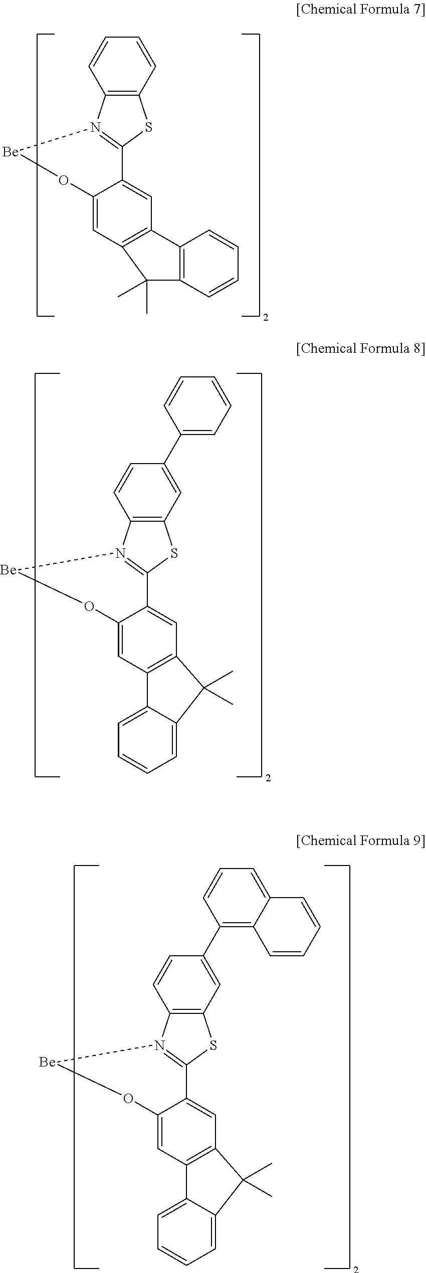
C12=C(C=C(C3=CC=CC=C3)C=C1)SC1=N2[Be]OC2=CC3=C(C=C12)C(C)(C)C1=CC=CC=C31.C12=C(C=C(C3=C4C(=CC=C3)C=CC=C4)C=C1)SC1=N2[Be]OC2=CC3=C(C=C12)C(C)(C)C1=CC=CC=C31.C12=C(C=CC=C1)SC1=N2[Be]OC2=CC3=C(C=C12)C1=C(C=CC=C1)C3(C)C
